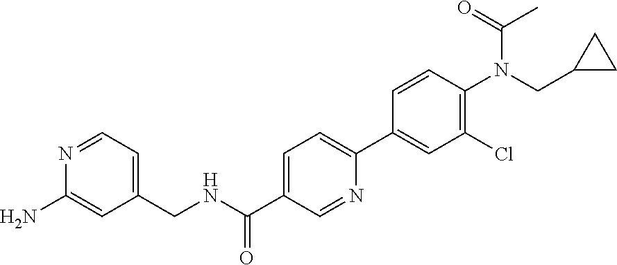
C1(N)=CC(CNC(C2=CC=C(C3=CC(Cl)=C(N(C(=O)C)CC4CC4)C=C3)N=C2)=O)=CC=N1
